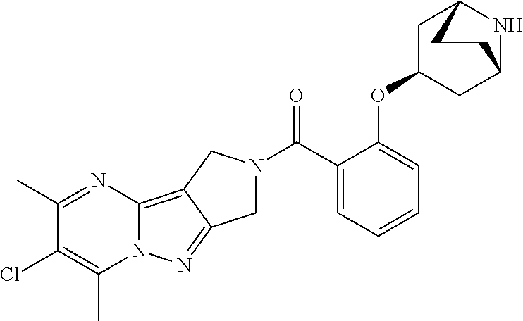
C1(C)=NC2=C3C(=NN2C(C)=C1Cl)CN(C(C1=CC=CC=C1OC1CC2NC(C1)CC2)=O)C3
